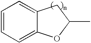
C1=CC=C2C(=C1)CC(C)O2
